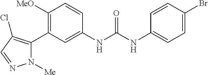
C1([OMe])=C(C2=C(Cl)C=NN2[Me])C=C(NC(=O)NC2=CC=C(Br)C=C2)C=C1
